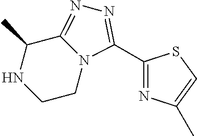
C1(C)C2=NN=C(C3=NC(C)=CS3)N2CCN1
